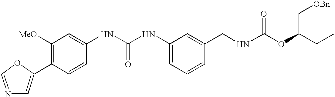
C1=C(C2=C([MeO])C=C(NC(NC3=CC=CC(CNC(OC(CC)C[OBn])=O)=C3)=O)C=C2)OC=N1
